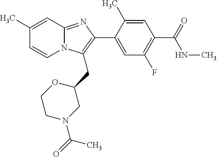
C1(C)=CC2=NC(C3=CC(F)=C(C(=O)NC)C=C3C)=C(CC3OCCN(C(=O)C)C3)N2C=C1
